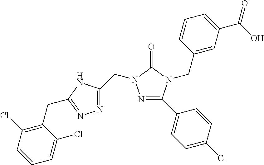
N1=C(C2=CC=C(Cl)C=C2)N(CC2=CC(C(O)=O)=CC=C2)C(=O)N1CC1=NN=C(CC2=C(Cl)C=CC=C2Cl)N1
